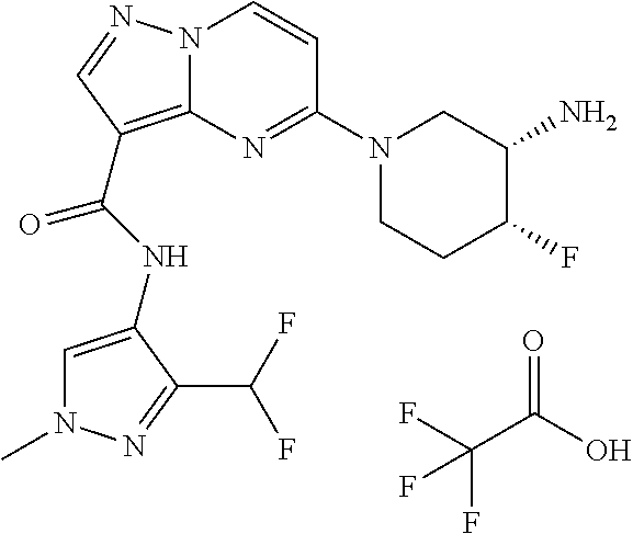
C1=C(NC(=O)C2=C3N(N=C2)C=CC(N2CCC(F)C(N)C2)=N3)C(C(F)F)=NN1C.FC(F)(C(=O)O)F
